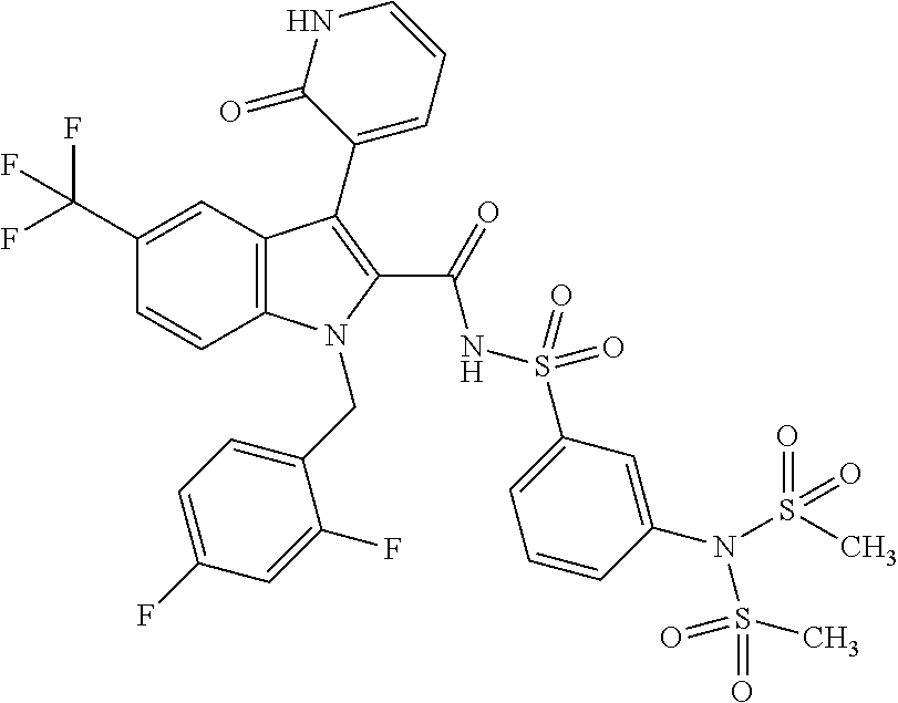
C12=C(C=C(C(F)(F)F)C=C1)C(C1=CC=CNC1=O)=C(C(=O)NS(C1=CC=CC(N(S(=O)(C)=O)S(=O)(C)=O)=C1)(=O)=O)N2CC1=CC=C(F)C=C1F
